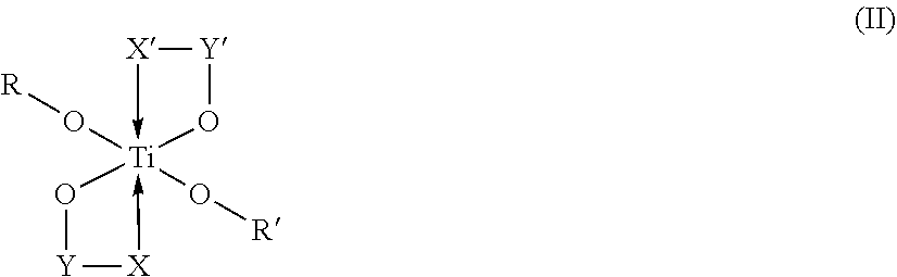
[R]O[Ti]12(O[R])(-[X][Y]O1)-[X][Y]O2
